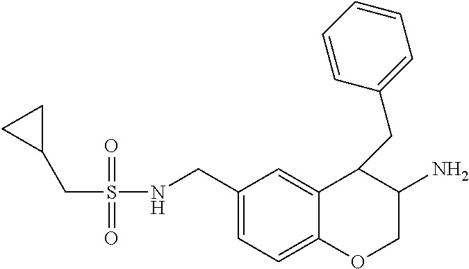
C(S(NCC1=CC=C2C(=C1)C(CC1=CC=CC=C1)C(N)CO2)(=O)=O)C1CC1
